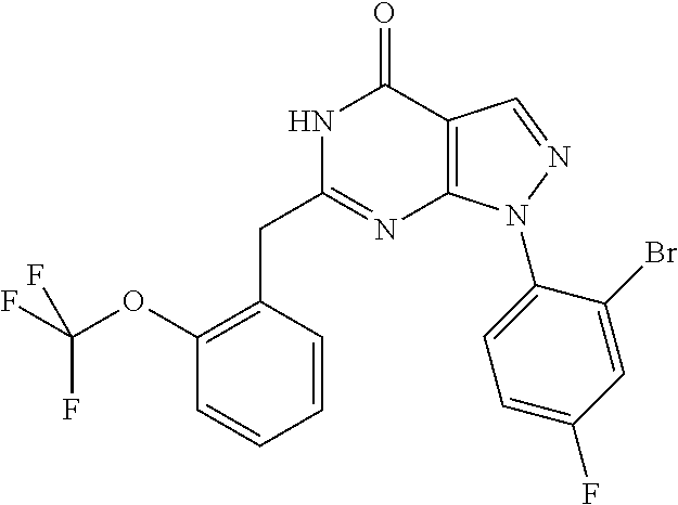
N1C(CC2=C(OC(F)(F)F)C=CC=C2)=NC2=C(C1=O)C=NN2C1=CC=C(F)C=C1Br
